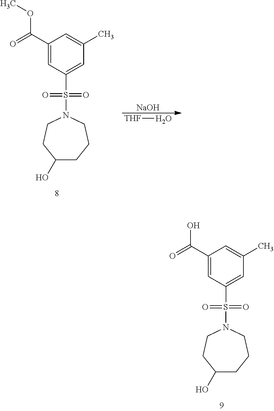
[NaOH].[THF]O.C1(C(=O)OC)=CC(S(=O)(=O)N2CCCC(O)CC2)=CC(C)=C1.C1(C(=O)O)=CC(S(=O)(=O)N2CCCC(O)CC2)=CC(C)=C1
